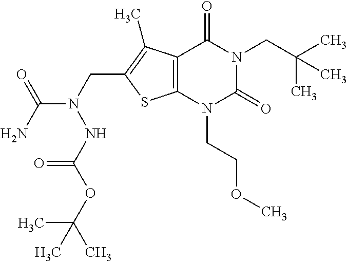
C12=C(N(CCOC)C(=O)N(CC(C)(C)C)C1=O)SC(CN(C(N)=O)NC(OC(C)(C)C)=O)=C2C
